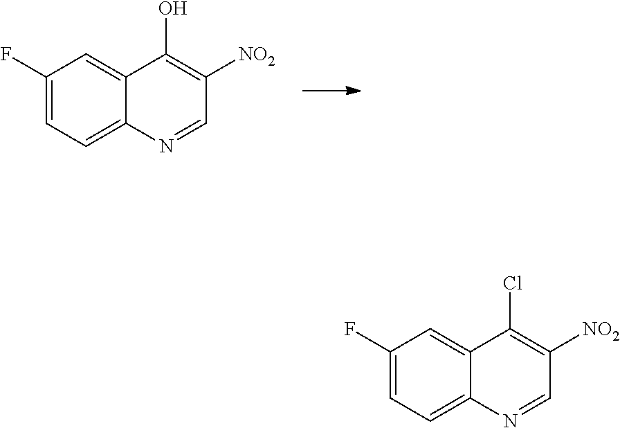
C1(F)=CC=C2C(=C1)C(O)=C([NO2])C=N2.C1(F)=CC=C2C(=C1)C(Cl)=C([NO2])C=N2
